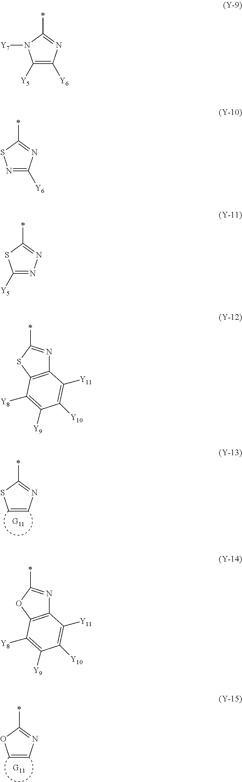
C1=CN=C(C)S1.C1=CN=C(C)O1.C1([Y5])=C([Y6])N=C(C)N1[Y7].N1=C([Y6])N=C(C)S1.C1([Y5])=NN=C(C)S1.C12=C(SC(C)=N1)C([Y8])=C([Y9])C([Y10])=C2[Y11].C12=C(OC(C)=N1)C([Y8])=C([Y9])C([Y10])=C2[Y11]
